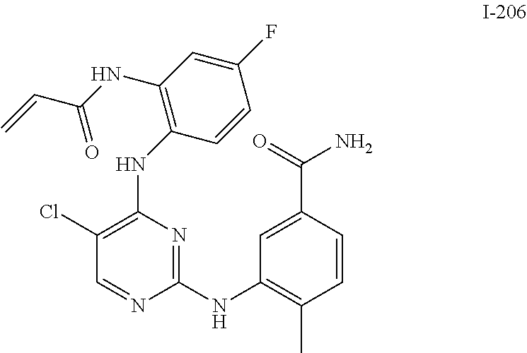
C1(Cl)=C(NC2=C(NC(C=C)=O)C=C(F)C=C2)N=C(NC2=C(C)C=CC(C(=O)N)=C2)N=C1
